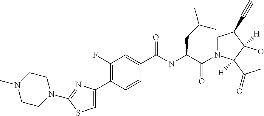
C1(C2=C(F)C=C(C(NC(C(N3CC(C#C)C4([H])C3([H])C(=O)CO4)=O)CC(C)C)=O)C=C2)=CSC(N2CCN(C)CC2)=N1
